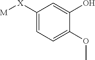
C1=C([X][M])C=C(O)C(OC)=C1
